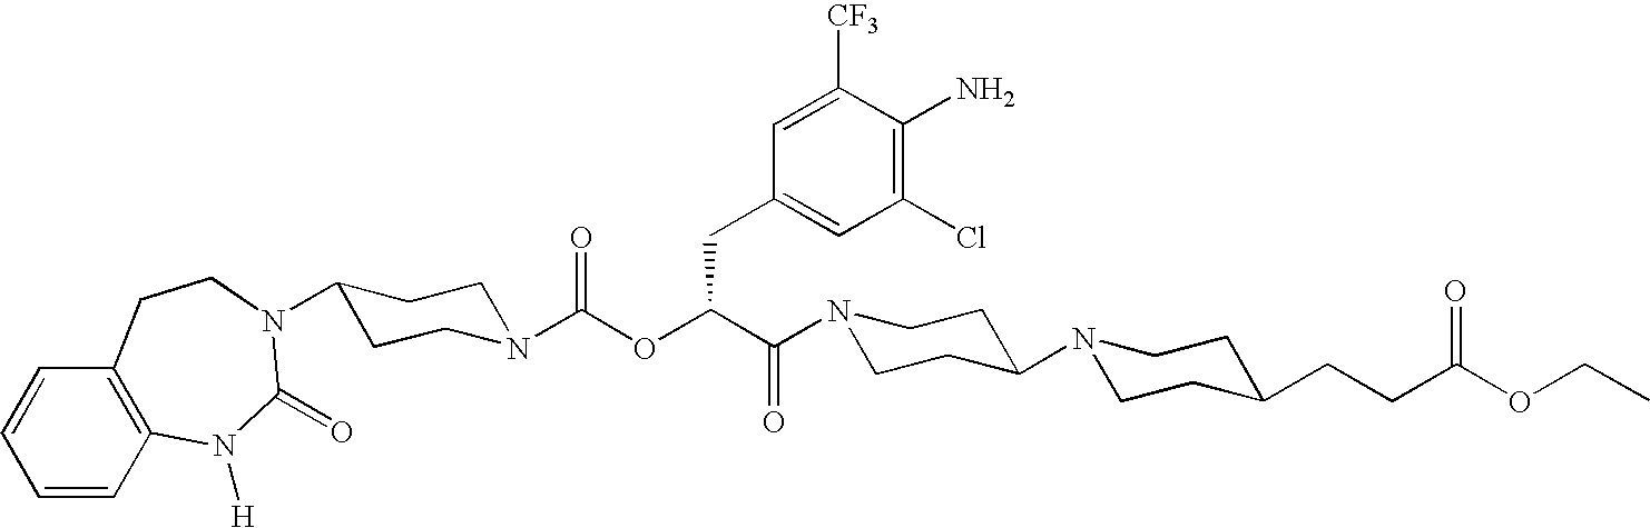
N1(C(C(OC(N2CCC(N3C(=O)N([H])C4=C(C=CC=C4)CC3)CC2)=O)CC2=CC(Cl)=C(N)C([CF3])=C2)=O)CCC(N2CCC(CCC(OCC)=O)CC2)CC1
